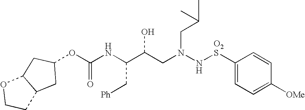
C(NC(C(CN(N[O2S]C1=CC=C([OMe])C=C1)CC(C)C)O)C[Ph])(=O)OC1CC2C(C1)OCC2
